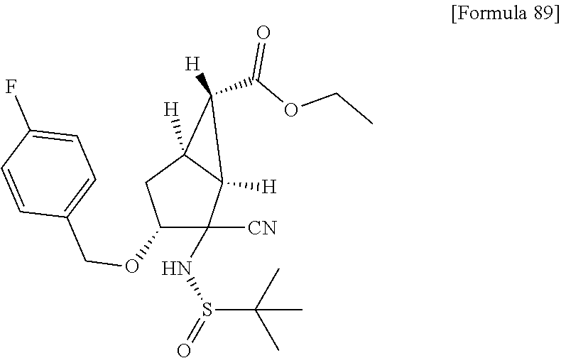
C1(C(OCC)=O)([H])C2([H])C(NS(C(C)(C)C)=O)([CN])C(OCC3=CC=C(F)C=C3)CC12[H]
